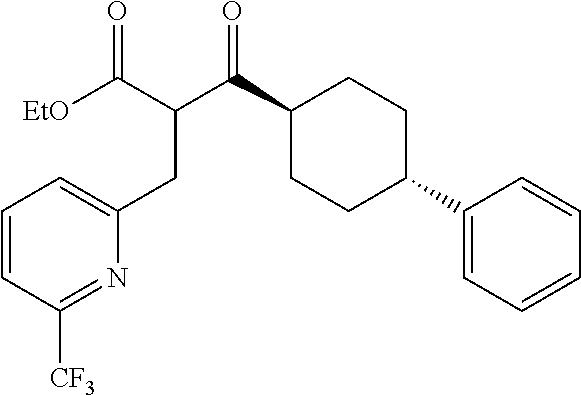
C1(C(C(CC2=CC=CC([CF3])=N2)C(=O)[EtO])=O)CCC(C2=CC=CC=C2)CC1
